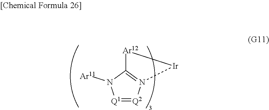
[Q1]1=[Q2]N2=C(N1[Ar11])[Ar12][Ir]2
